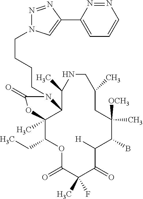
O1C(=O)C(C)(F)C(=O)C([H])C(B)C([OCH3])(C)CC(C)CNC(C)C2C(C)(C1CC)OC(=O)N2CCCCN1N=NC(C2=CC=CN=N2)=C1
